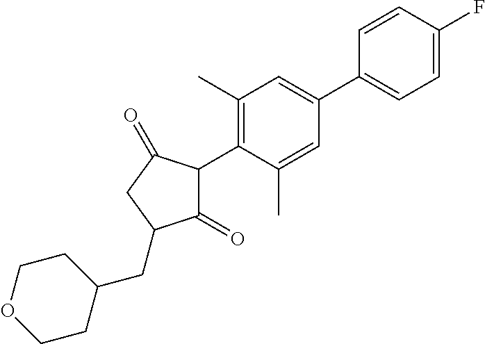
C1(=O)C(C2=C(C)C=C(C3=CC=C(F)C=C3)C=C2C)C(=O)CC1CC1CCOCC1
